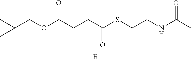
C(OC(CCC(SCCNC(C)=O)=O)=O)C(C)(C)C.[E]
